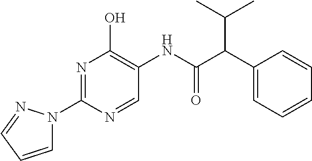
N1=C(N2C=CC=N2)N=CC(NC(C(C2=CC=CC=C2)C(C)C)=O)=C1O
